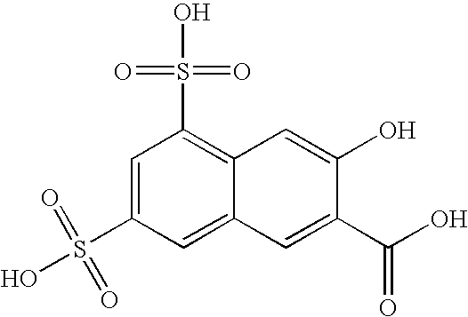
C1=C2C(=C(S(=O)(=O)O)C=C1S(=O)(=O)O)C=C(O)C(C(O)=O)=C2
